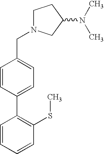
C1N(CC2=CC=C(C3=C(SC)C=CC=C3)C=C2)CC(N(C)C)C1
